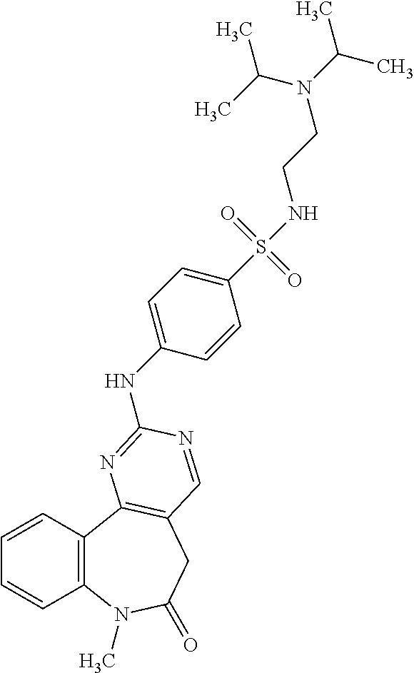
C1=CC2=C(C=C1)C1=C(CC(=O)N2C)C=NC(NC2=CC=C(S(=O)(=O)NCCN(C(C)C)C(C)C)C=C2)=N1
